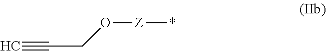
C#CCO[Z]*
